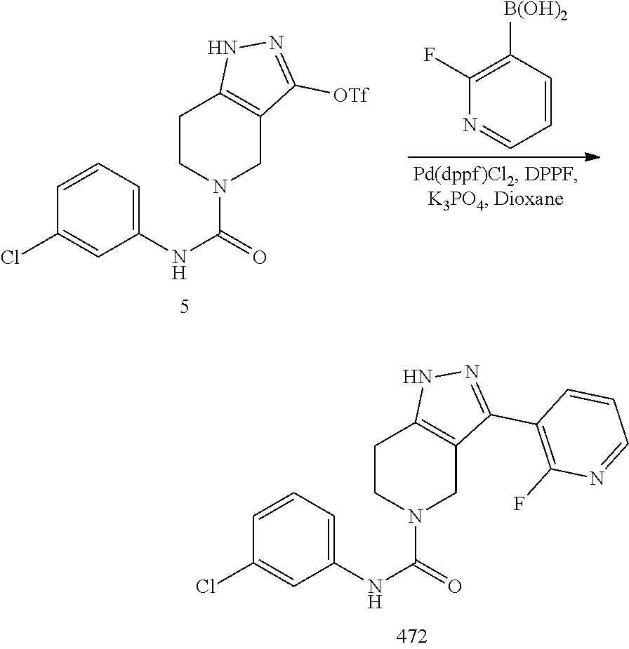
C1(NC(N2CC3=C(CC2)NN=C3C2=C(F)N=CC=C2)=O)=CC=CC(Cl)=C1.C1(NC(N2CC3=C(CC2)NN=C3[OTf])=O)=CC=CC(Cl)=C1.C1=CC([B(OH)2])=C(F)N=C1
